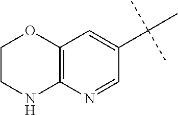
C1CNC2=C(O1)C=C(C(C)(C)C)C=N2
